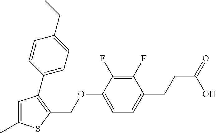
C1=C(C)SC(COC2=CC=C(CCC(=O)O)C(F)=C2F)=C1C1=CC=C(CC)C=C1
